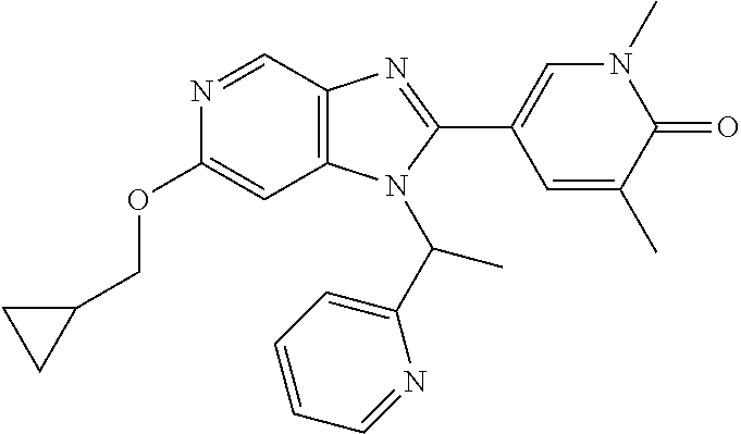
N1=CC2=C(C=C1OCC1CC1)N(C(C1=CC=CC=N1)C)C(C1=CN(C)C(=O)C(C)=C1)=N2
